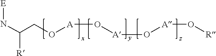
N(C(CO[A]O[A]O[A]O[R])[R])[E]
